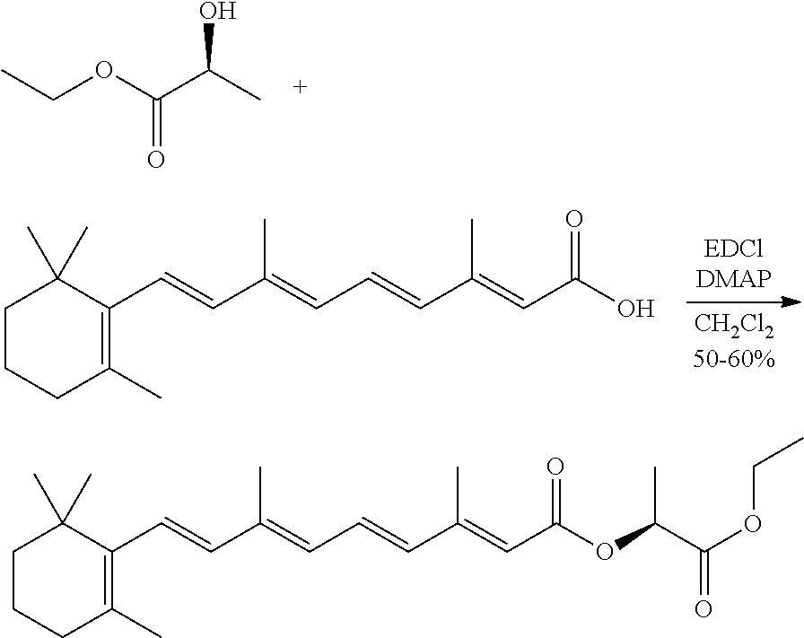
CCOC(C(C)O)=O.C1CCC(C)=C(C=CC(=CC=CC(=CC(O)=O)C)C)C1(C)C.C1CCC(C)=C(C=CC(=CC=CC(=CC(OC(C(OCC)=O)C)=O)C)C)C1(C)C
